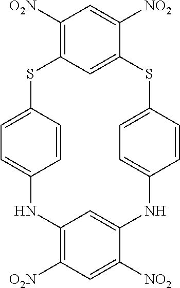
C1([O2N])=C2C=C(C([NO2])=C1)SC1=CC=C(C=C1)NC1=CC(=C([O2N])C=C1[NO2])NC1=CC=C(S2)C=C1
